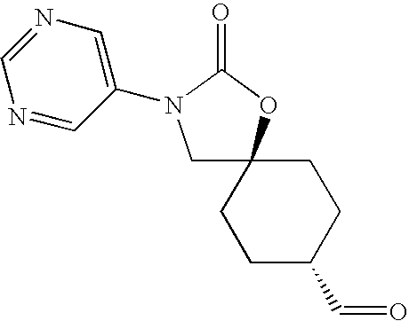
C1CC(C=O)CCC12CN(C1=CN=CN=C1)C(=O)O2
